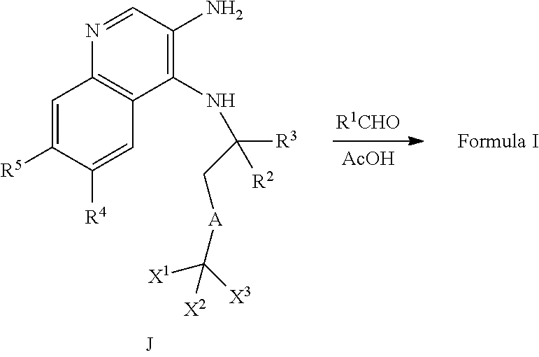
[R1CHO].[AcOH].C1=C([R5])C([R4])=CC2=C1N=CC(N)=C2NC([R3])(C[A]C([X3])([X1])[X2])[R2]
